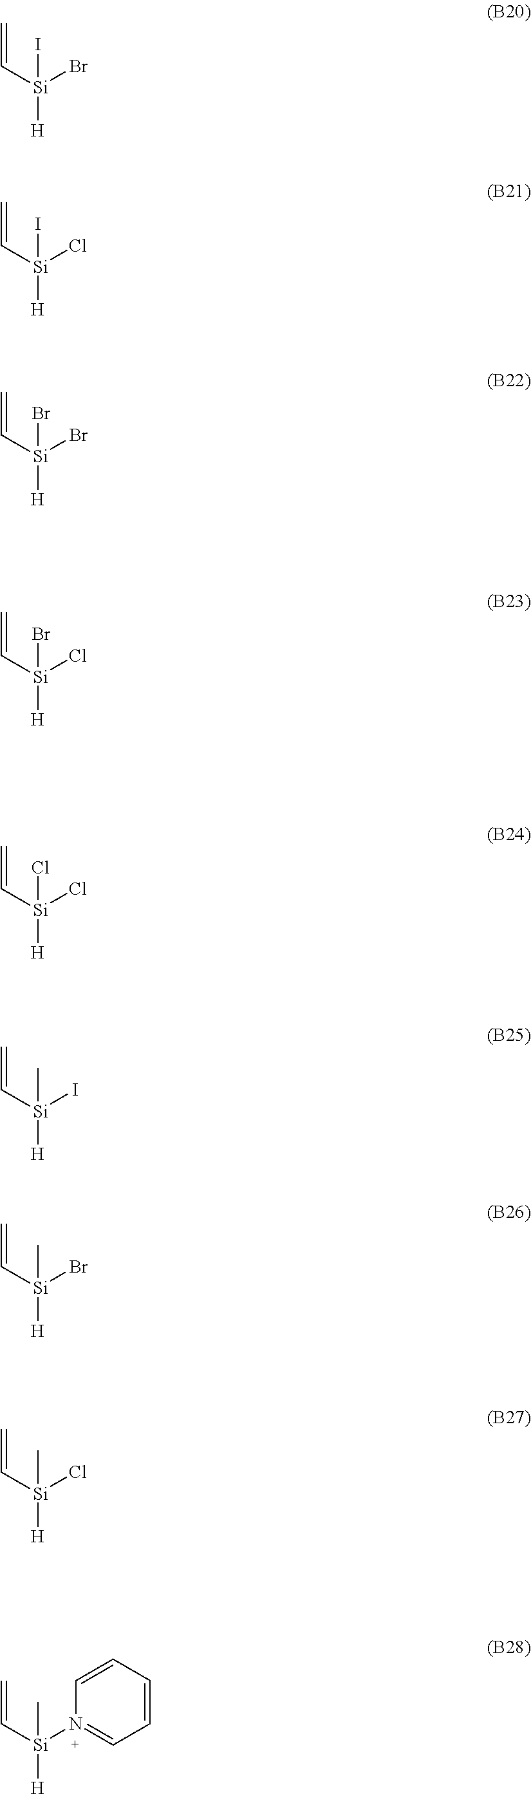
C=C[Si](I)([H])Br.C=C[Si](I)([H])Cl.C=C[Si](Br)([H])Br.C=C[Si](Br)([H])Cl.C=C[Si](Cl)([H])Cl.C=C[Si](C)([H])I.C=C[Si](C)([H])Br.C=C[Si](C)([H])Cl.C=C[Si](C)([H])N1=CC=CC=C1
